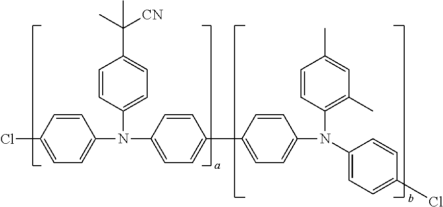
C1=CC(C)=CC(C)=C1N(C1=CC=C(Cl)C=C1)C1=CC=C(C2=CC=C(N(C3=CC=C(Cl)C=C3)C3=CC=C(C(C)([CN])C)C=C3)C=C2)C=C1
